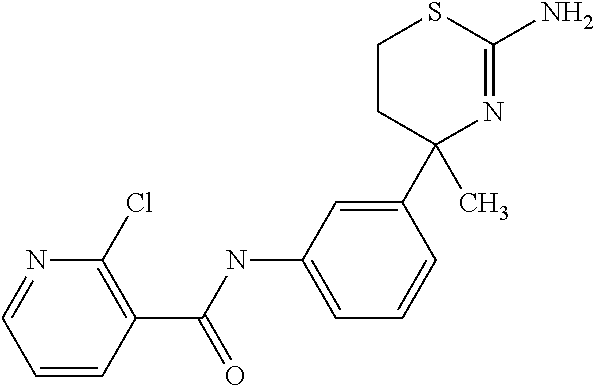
C1=CC(C(NC2=CC=CC(C3(C)CCSC(N)=N3)=C2)=O)=C(Cl)N=C1
